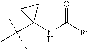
C(C1(NC([R])=O)CC1)(C)(C)C
